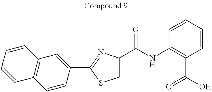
C1=C(C(NC2=C(C(O)=O)C=CC=C2)=O)N=C(C2=CC3=C(C=C2)C=CC=C3)S1
